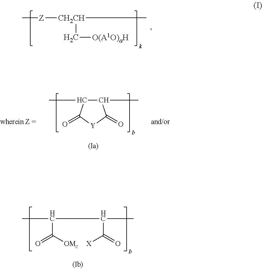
C(C([OMc])=O)(C)C(C([X])=O)C.C1(C)C(C)C(=O)[Y]C1=O.C[Z][CH2CH](C)C[O(A1O)aH]
